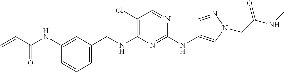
C1=CC=C(CNC2=C(Cl)C=NC(NC3=CN(CC(NC)=O)N=C3)=N2)C=C1NC(C=C)=O
